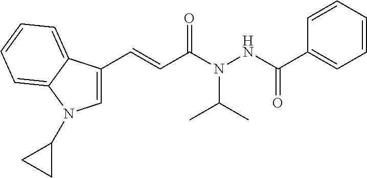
C1=C(C=CC(N(NC(C2=CC=CC=C2)=O)C(C)C)=O)C2=CC=CC=C2N1C1CC1
